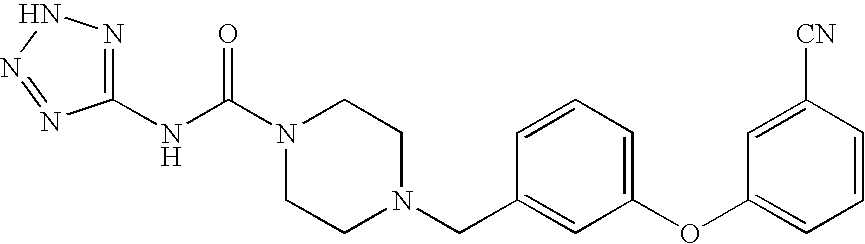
N(C(N1CCN(CC2=CC(OC3=CC=CC([CN])=C3)=CC=C2)CC1)=O)C1=NNN=N1
